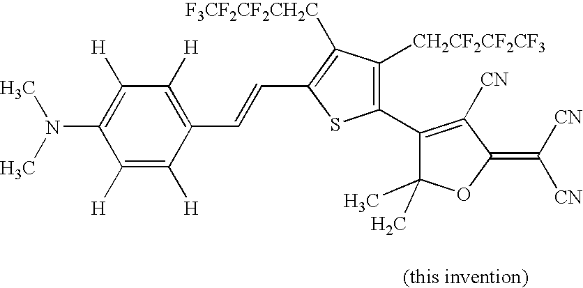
C1([H])=C([H])C(C=CC2=C([F3CF2CF2CH2C])C([CH2CF2CF2CF3])=C(C3=C([CN])C(=C([CN])[CN])OC3(C)C)S2)=C([H])C([H])=C1N(C)C
